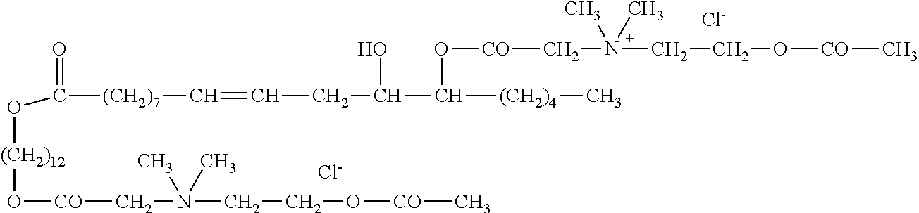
[Cl-].[Cl-].[(CH2)7](C=CCC(O)C(O[CO]CN(CCO[CO]C)(C)C)[(CH2)4]C)C(=O)O[(CH2)12]O[CO]CN(CCO[CO]C)(C)C
